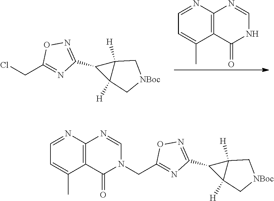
C12=C(C(=O)NC=N1)C(C)=CC=N2.ClCC1=NC(C2C3([H])C2([H])C[NBoc]C3)=NO1.C(C1=NC(C2C3([H])C2([H])C[NBoc]C3)=NO1)N1C(=O)C2=C(N=C1)N=CC=C2C
